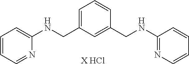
C1=C(CNC2=CC=CC=N2)C=C(CNC2=NC=CC=C2)C=C1.[X HCl]
